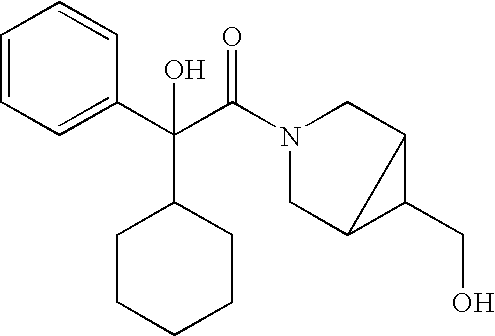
C1=CC=C(C(C(N2CC3C(CO)C3C2)=O)(C2CCCCC2)O)C=C1
